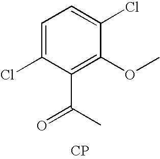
C1=C(Cl)C(C(C)=O)=C(OC)C(Cl)=C1.[CP]
